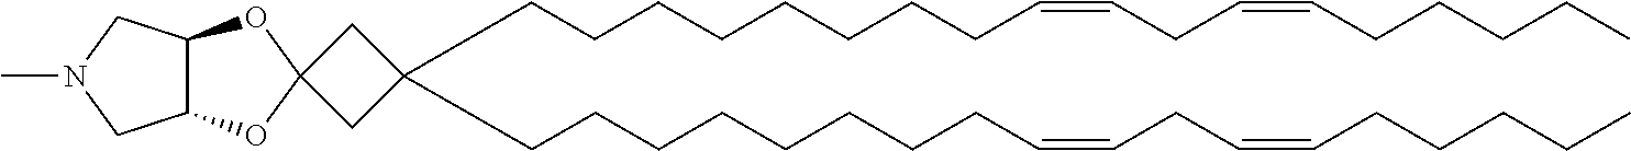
C(CCCCCCCC=CCC=CCCCCC)C1(CCCCCCCCC=CCC=CCCCCC)CC2(C1)OC1C(O2)CN(C)C1
